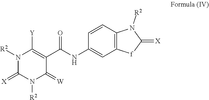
N1([R2])C(=[X])N([R2])C(=[W])C(C(=O)NC2=CC3=C(C=C2)N([R2])C(=[X])[f]3)=C1[Y]
